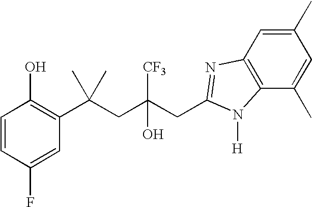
C1(F)=CC(C(CC(CC2=NC3=C(C(C)=CC(C)=C3)N2[H])([CF3])O)(C)C)=C(O)C=C1
